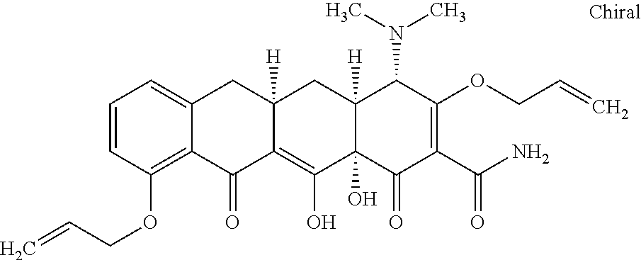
C1=CC(OCC=C)=C2C(=C1)CC1([H])C(=C(O)C3(O)C([H])(C1)C(N(C)C)C(OCC=C)=C(C(N)=O)C3=O)C2=O
